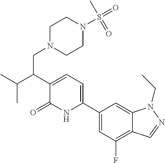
C1(C2=CC=C(C(C(C)C)CN3CCN(S(=O)(C)=O)CC3)C(=O)N2)=CC(F)=C2C(=C1)N(CC)N=C2
